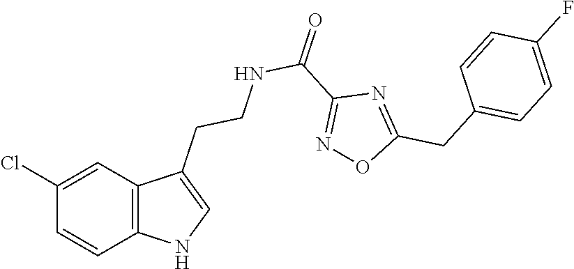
C12=C(C=C(Cl)C=C1)C(CCNC(C1=NOC(CC3=CC=C(F)C=C3)=N1)=O)=CN2
